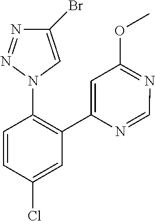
N1=C(OC)C=C(C2=C(N3C=C(Br)N=N3)C=CC(Cl)=C2)N=C1
